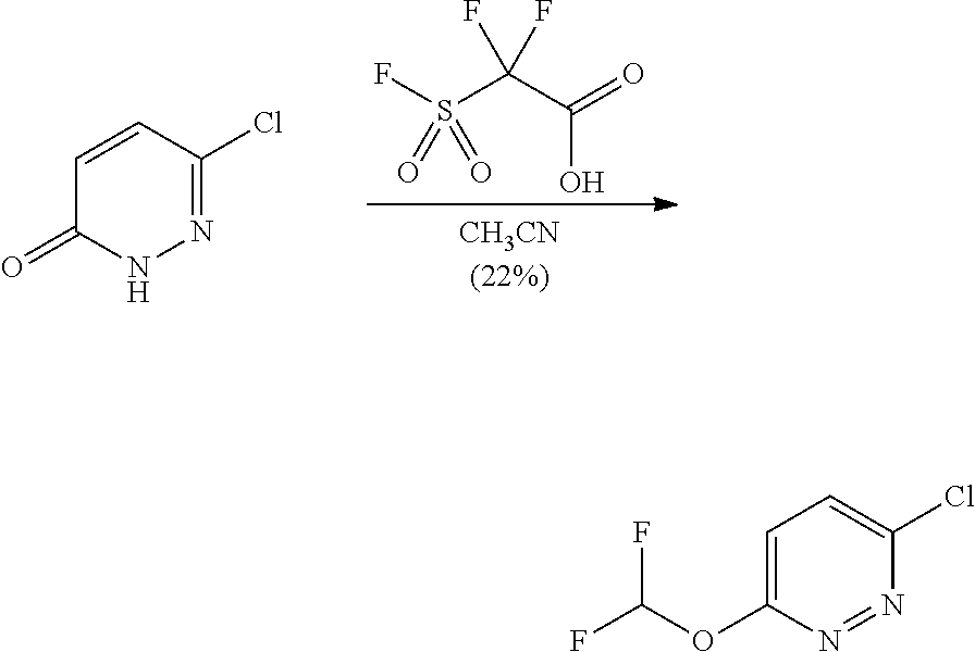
FS(C(C(=O)O)(F)F)(=O)=O.C1=CC(Cl)=NNC1=O.C1=C(OC(F)F)N=NC(Cl)=C1
